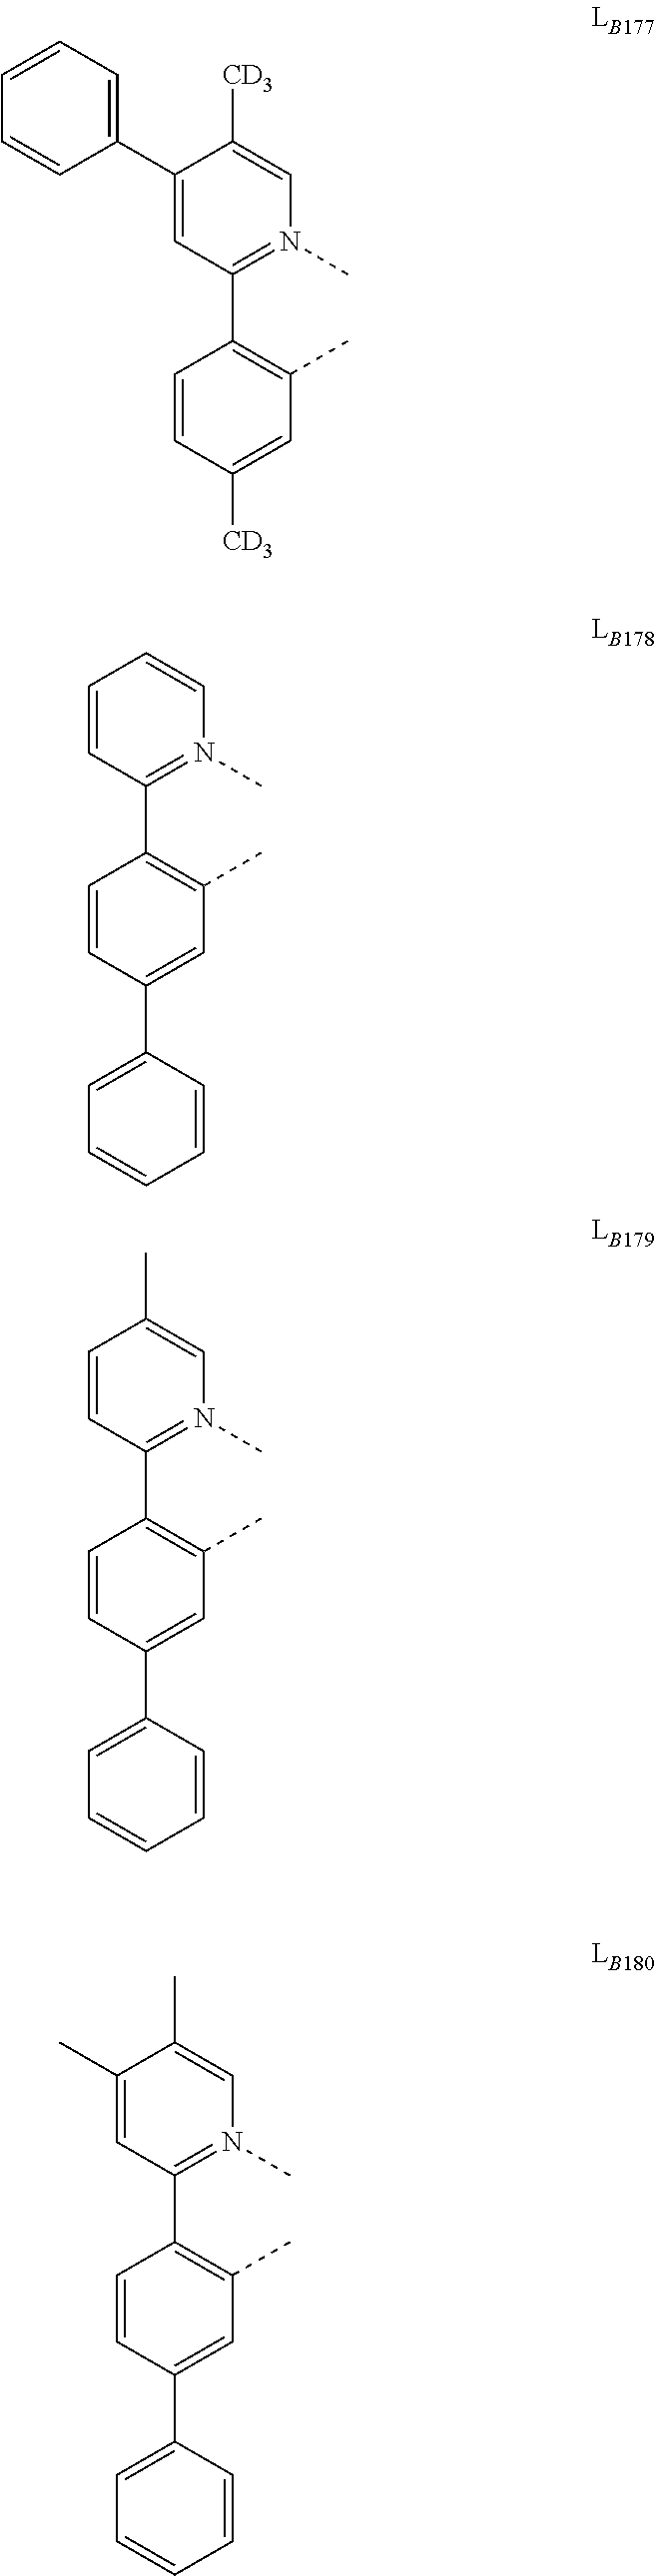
C1(C2=CC=CC=C2)=CC(C2=C(C)C=C([CD3])C=C2)=N(C)C=C1[CD3].C1=CC(C2=CC=CC=C2)=CC(C)=C1C1=N(C)C=CC=C1.C1=CC(C2=CC=CC=C2)=CC(C)=C1C1=N(C)C=C(C)C=C1.C1=CC(C2=CC=CC=C2)=CC(C)=C1C1=N(C)C=C(C)C(C)=C1
